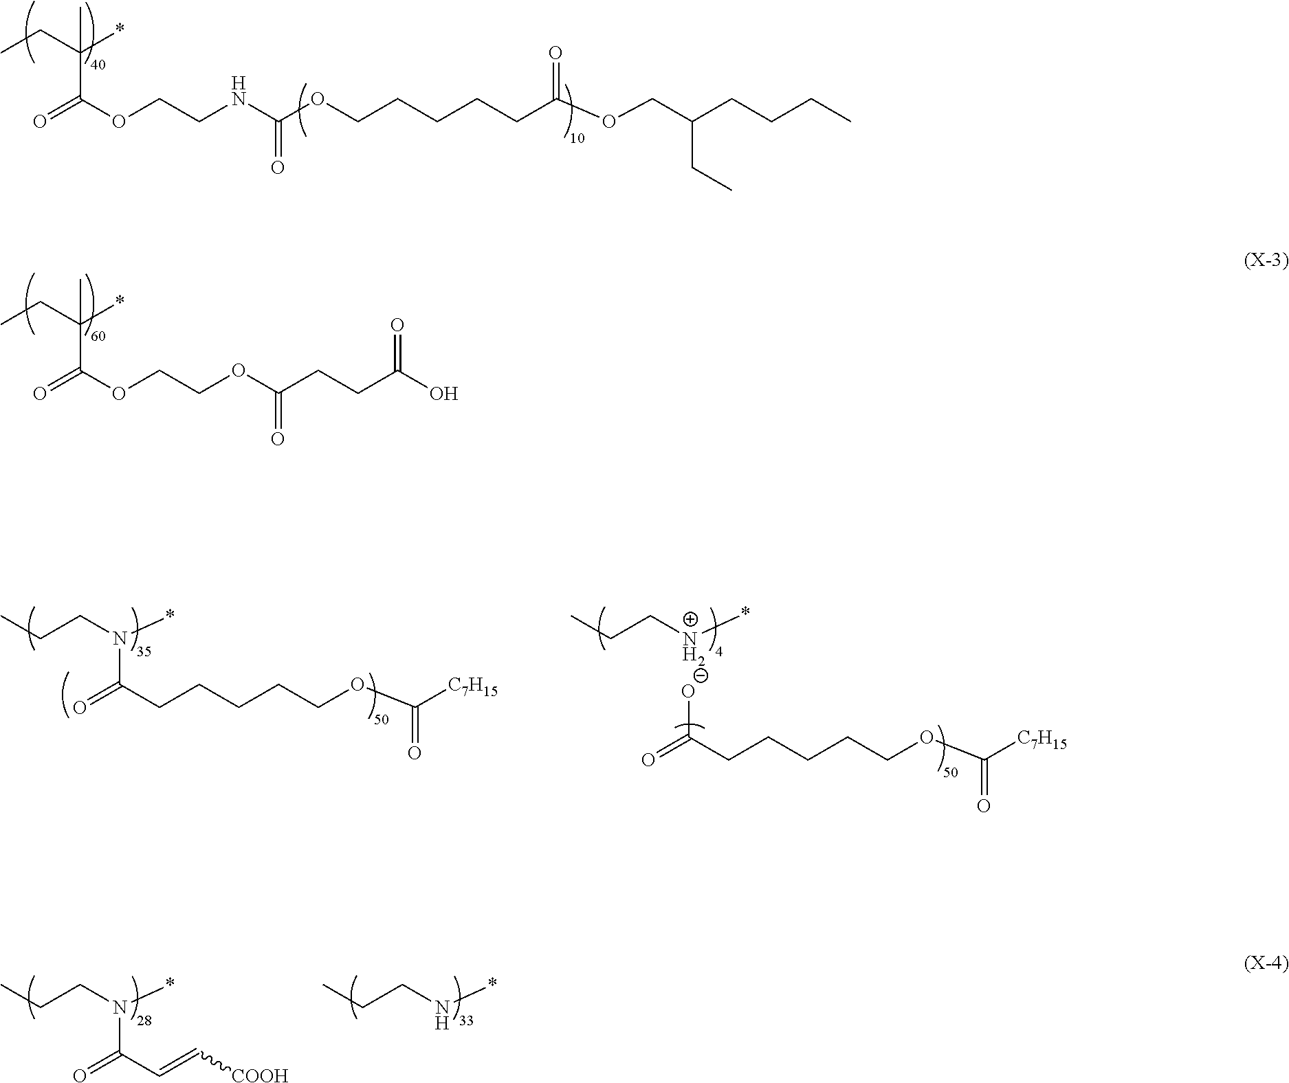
C(COC(=O)C(CC)(*)C)NC(OCCCCCC(OCC(CCCC)CC)=O)=O.C(COC(=O)C(CC)(*)C)OC(CCC(O)=O)=O.C(CCC(=O)N(CCC)*)CCOC([C7H15])=O.N(CCC)*.C(CCC(=O)O)CCOC([C7H15])=O.[COOH]C=CC(=O)N(CCC)*.N(CCC)*
